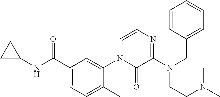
C1(NC(C2=CC=C(C)C(N3C(=O)C(N(CC4=CC=CC=C4)CCN(C)C)=NC=C3)=C2)=O)CC1
